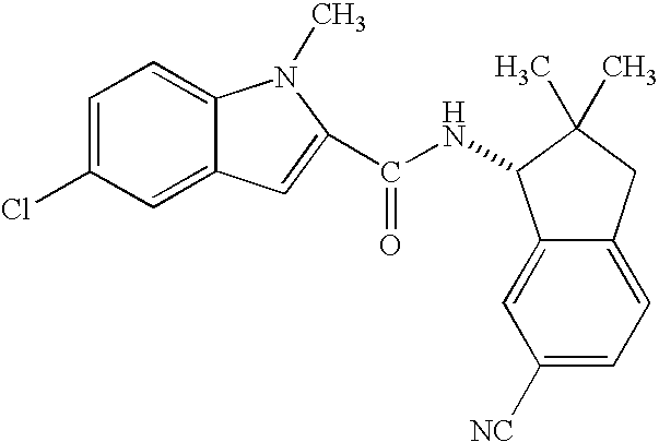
C1=C(Cl)C=C2C(=C1)N(C)C(C(NC1C3=CC([NC])=CC=C3CC1(C)C)=O)=C2
